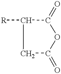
[R]C1C(=O)OC(=O)C1
